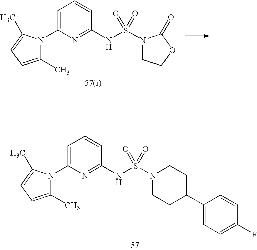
C1=C(N2C(C)=CC=C2C)N=C(NS(N2CCOC2=O)(=O)=O)C=C1.C1(NS(N2CCC(C3=CC=C(F)C=C3)CC2)(=O)=O)=NC(N2C(C)=CC=C2C)=CC=C1
